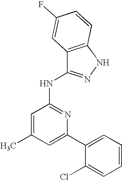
C1=C(C2=CC=CC=C2Cl)N=C(NC2=NNC3=C2C=C(F)C=C3)C=C1C
